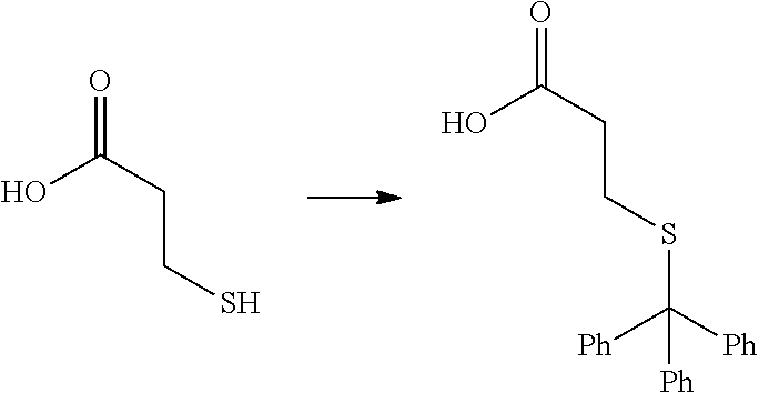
OC(CCS)=O.OC(CCSC([Ph])([Ph])[Ph])=O
